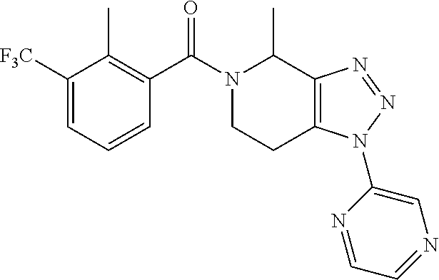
C1([F3C])=CC=CC(C(N2CCC3=C(C2C)N=NN3C2=CN=CC=N2)=O)=C1C
